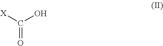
OC([X])=O
